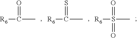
[R6]C(C)=O.[R6]C(C)=S.[R6]S(C)(=O)=O
